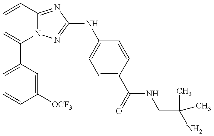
C1=C(C2=CC=CC3=NC(NC4=CC=C(C(=O)NCC(N)(C)C)C=C4)=NN23)C=C([OCF3])C=C1
